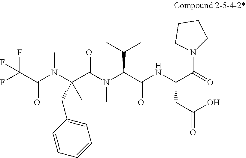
O=C(C(F)(F)F)N(C(C(N(C)C(C(=O)NC(CC(O)=O)C(=O)N1CCCC1)C(C)C)=O)(C)CC1=CC=CC=C1)C
